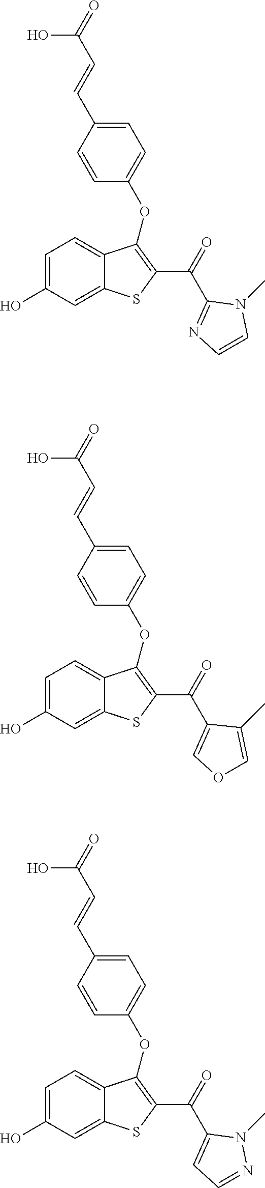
C1=C(O)C=C2C(=C1)C(OC1=CC=C(C=CC(=O)O)C=C1)=C(C(C1=NC=CN1C)=O)S2.C1=C(O)C=C2C(=C1)C(OC1=CC=C(C=CC(=O)O)C=C1)=C(C(C1=COC=C1C)=O)S2.C1=C(O)C=C2C(=C1)C(OC1=CC=C(C=CC(=O)O)C=C1)=C(C(C1=CC=NN1C)=O)S2
